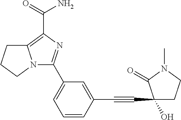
N12C(C3=CC=CC(C#CC4(O)CCN(C)C4=O)=C3)=NC(C(=O)N)=C1CCC2
